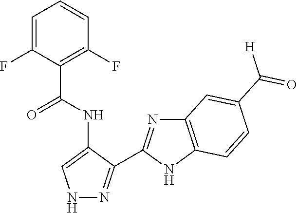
C1=C(F)C(C(NC2=CNN=C2C2=NC3=C(N2)C=CC(C([H])=O)=C3)=O)=C(F)C=C1
